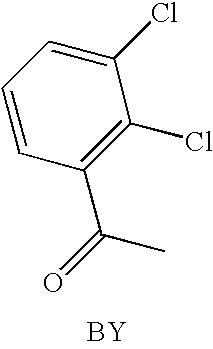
C1(C(=O)C)=C(Cl)C(Cl)=CC=C1.[BY]
